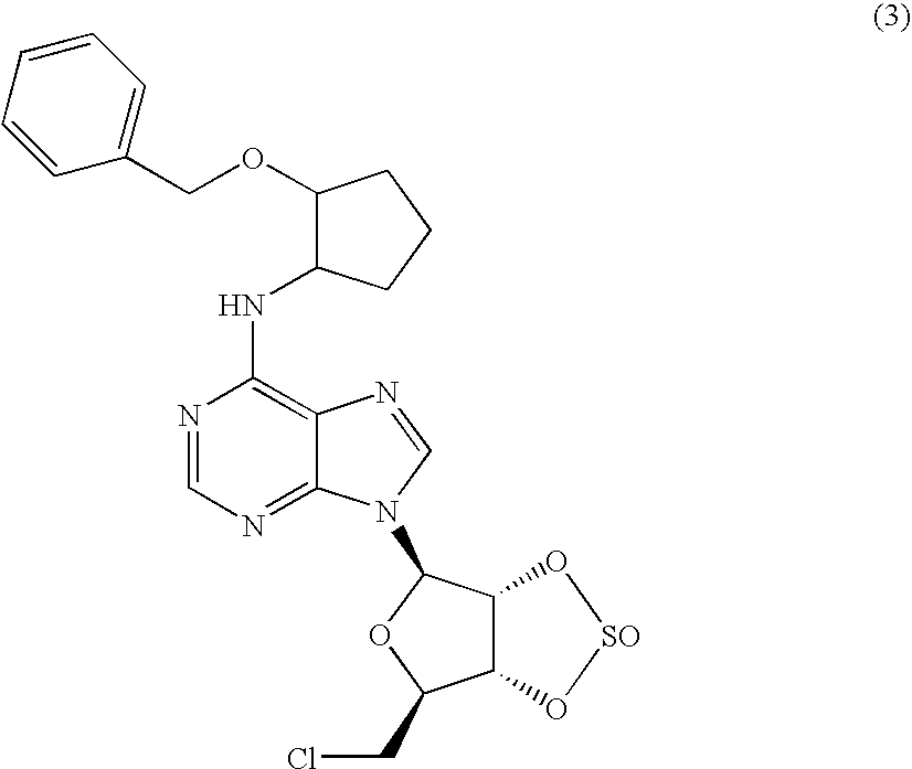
N1=CN=C2C(=C1NC1C(OCC3=CC=CC=C3)CCC1)N=CN2C1C2C(C(CCl)O1)O[SO]O2
